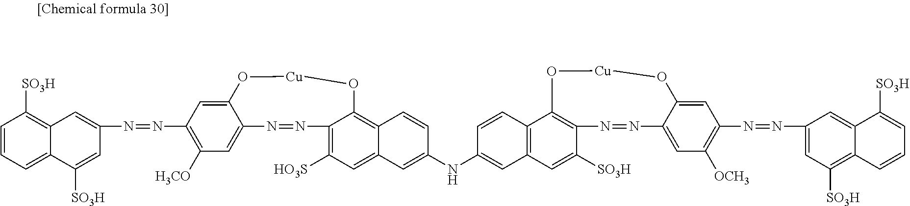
C1=C2C(=CC([H3CO])=C1N=NC1=CC3=C([SO3H])C=CC=C3C([SO3H])=C1)N=NC1=C([HO3S])C=C3C(=C1O[Cu]O2)C=CC(NC1=CC2=C(C=C1)C1=C(C([SO3H])=C2)N=NC2=CC([OCH3])=C(N=NC4=CC([SO3H])=C5C(=C4)C([SO3H])=CC=C5)C=C2O[Cu]O1)=C3
